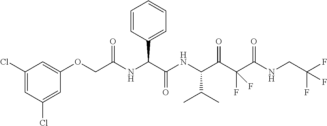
C1=C(OCC(NC(C(NC(C(C(C(NCC(F)(F)F)=O)(F)F)=O)C(C)C)=O)C2=CC=CC=C2)=O)C=C(Cl)C=C1Cl
